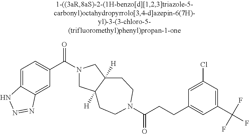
C(CCC1=CC(C(F)(F)F)=CC(Cl)=C1)(=O)N1CCC2([H])CN(C(=O)C3=CC=C4C(=C3)N=NN4)CC2([H])CC1
